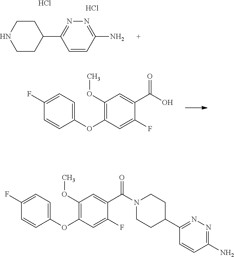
C1=CC(N)=NN=C1C1CCNCC1.Cl.Cl.C1(F)=CC=C(OC2=C(OC)C=C(C(O)=O)C(F)=C2)C=C1.C1(F)=CC=C(OC2=C(OC)C=C(C(N3CCC(C4=NN=C(N)C=C4)CC3)=O)C(F)=C2)C=C1
